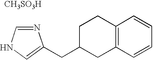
N1=CNC=C1CC1CC2=C(CC1)C=CC=C2.[CH3SO3H]
